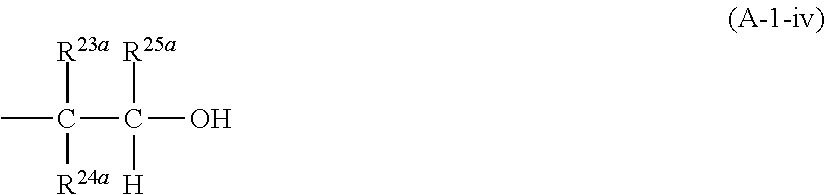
[R23a]C(C([H])([R25a])O)([R24a])C
